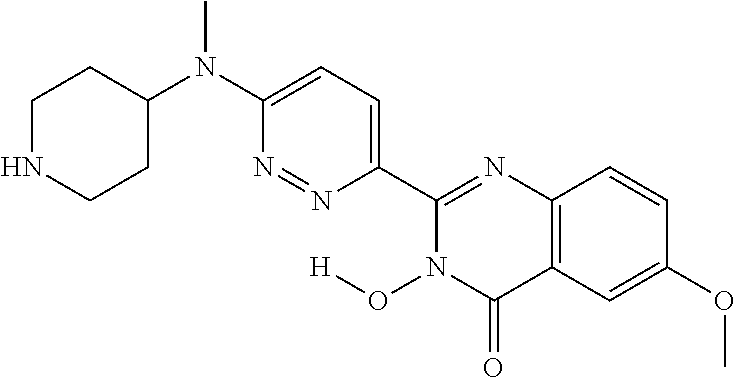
C1NCCC(N(C2=CC=C(C3=NC4=C(C(=O)N3O[H])C=C(OC)C=C4)N=N2)C)C1
